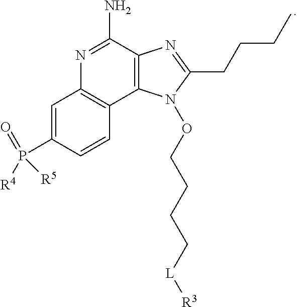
C1=C(P([R4])(=O)[R5])C=CC2=C1N=C(N)C1=C2N(OCCCC[L][R3])C(CCCC)=N1
